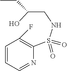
C1=CC=NC(S(NCC(O)CC)(=O)=O)=C1F
